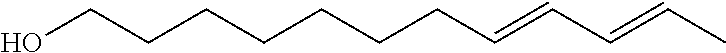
C(CCC=CC=CC)CCCCO
